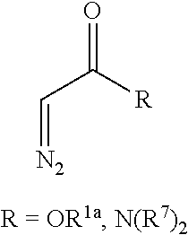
O=C([R])C=[N2]
